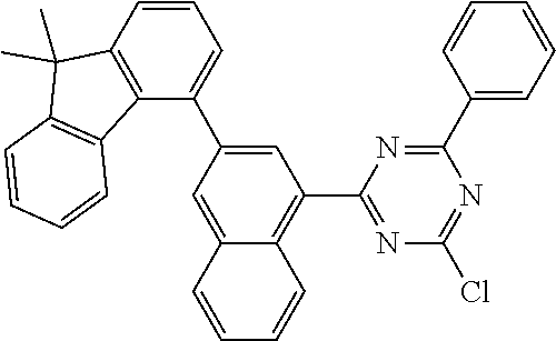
N1=C(C2=C3C(=CC(C4=CC=CC5=C4C4=C(C5(C)C)C=CC=C4)=C2)C=CC=C3)N=C(C2=CC=CC=C2)N=C1Cl
